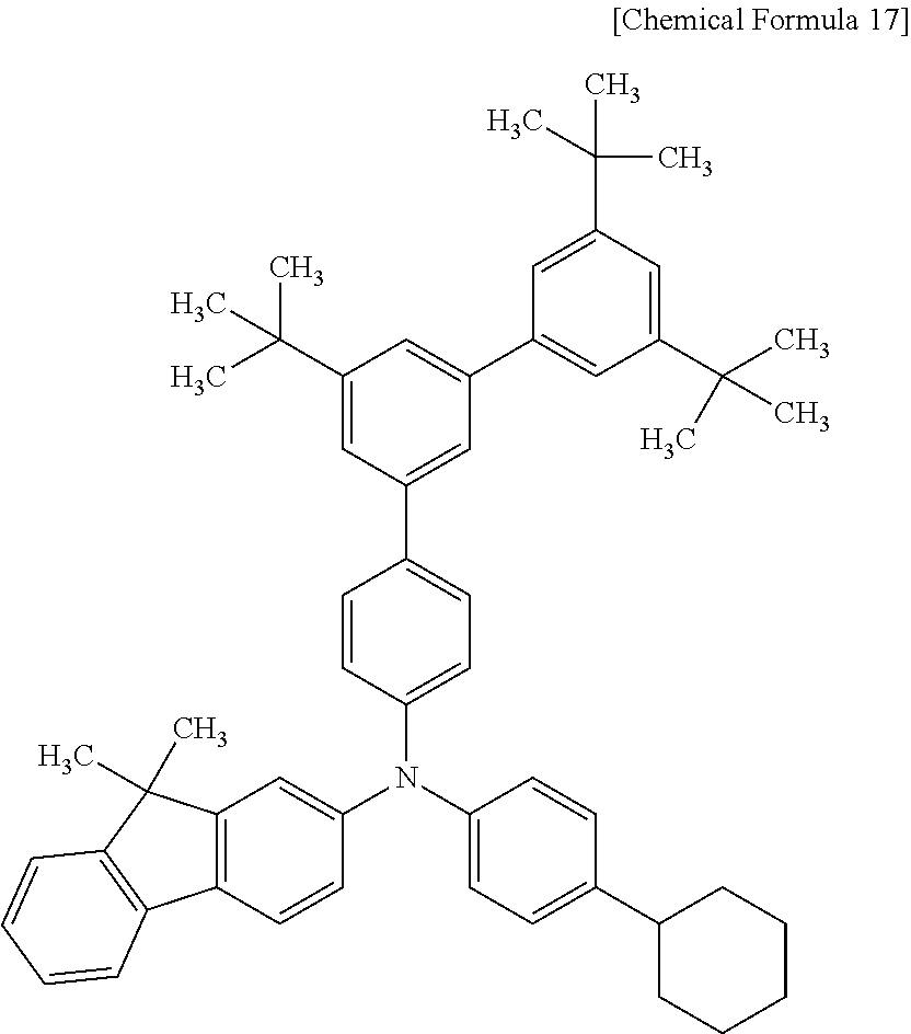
C1(C(C)(C)C)=CC(C2=CC=C(N(C3=CC=C(C4CCCCC4)C=C3)C3=CC4=C(C=C3)C3=C(C4(C)C)C=CC=C3)C=C2)=CC(C2=CC(C(C)(C)C)=CC(C(C)(C)C)=C2)=C1
